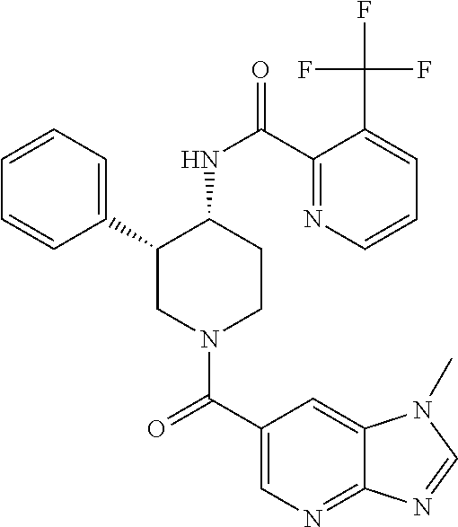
C1=CC=C(C2CN(C(C3=CN=C4C(=C3)N(C)C=N4)=O)CCC2NC(=O)C2=NC=CC=C2C(F)(F)F)C=C1
